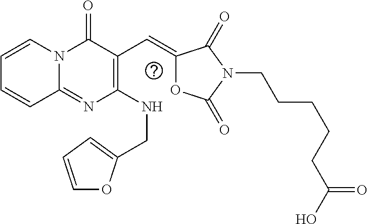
C1=CN2C(=NC(NCC3=CC=CO3)=C(C=C3OC(=O)N(CCCCCC(O)=O)C3=O)C2=O)C=C1
